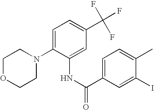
C1OCCN(C2=CC=C(C(F)(F)F)C=C2NC(=O)C2=CC=C(C)C(I)=C2)C1
